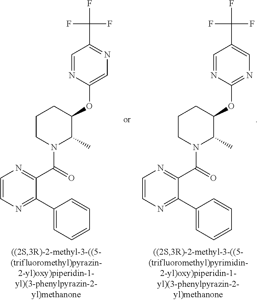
C1(C2=NC=CN=C2C(=O)N2C(C)C(OC3=NC=C(C(F)(F)F)C=N3)CCC2)=CC=CC=C1.C1(C2=NC=CN=C2C(=O)N2C(C)C(OC3=CN=C(C(F)(F)F)C=N3)CCC2)=CC=CC=C1
